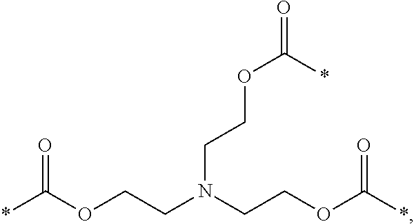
*C(OCCN(CCOC(*)=O)CCOC(=O)*)=O
